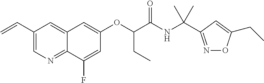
C1(C=C)=CN=C2C(=C1)C=C(OC(CC)C(NC(C)(C)C1=NOC(CC)=C1)=O)C=C2F
